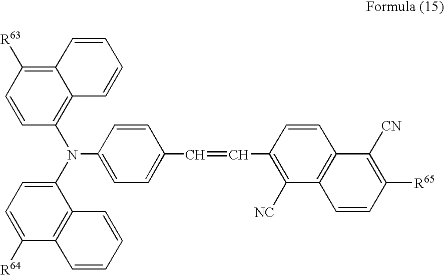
C1=CC([R63])=C2C(=C1N(C1=CC=C([R64])C3=C1C=CC=C3)C1=CC=C(C=CC3=C([NC])C4=C(C=C3)C([CN])=C([R65])C=C4)C=C1)C=CC=C2
